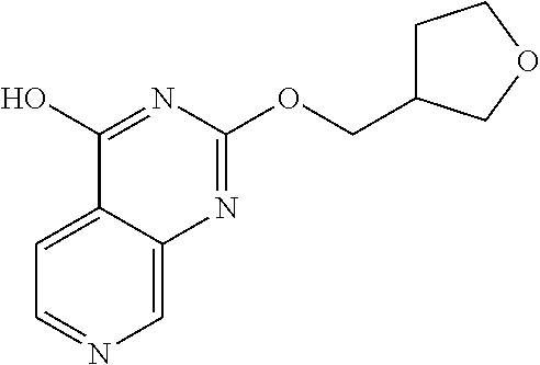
C1=NC=C2C(=C1)C(O)=NC(OCC1CCOC1)=N2
